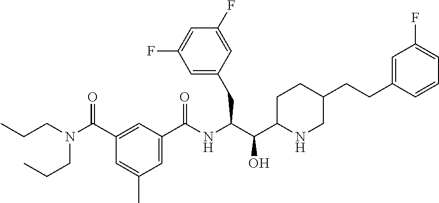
C(N(CCC)C(C1=CC(C(NC(C(C2CCC(CCC3=CC(F)=CC=C3)CN2)O)CC2=CC(F)=CC(F)=C2)=O)=CC(C)=C1)=O)CC
